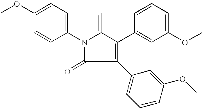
C12=C(N3C(=C1)C(C1=CC(OC)=CC=C1)=C(C1=CC=CC(OC)=C1)C3=O)C=CC(OC)=C2
